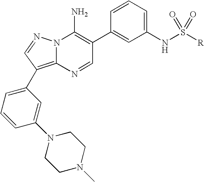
C1=CC=C(NS([R])(=O)=O)C=C1C1=C(N)N2C(=C(C3=CC=CC(N4CCN(C)CC4)=C3)C=N2)N=C1
